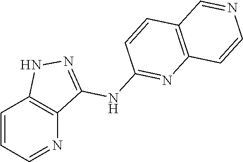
C1=CC=NC2=C1NN=C2NC1=NC2=C(C=C1)C=NC=C2
